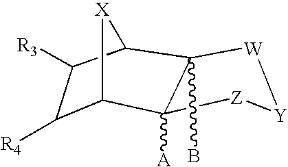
C1([R4])C2C3([A])C(B)(C(C1[R3])[X]2)[W][Y][Z]3
